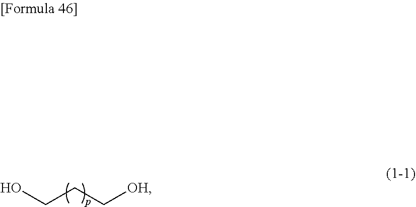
OCCC[OH]
